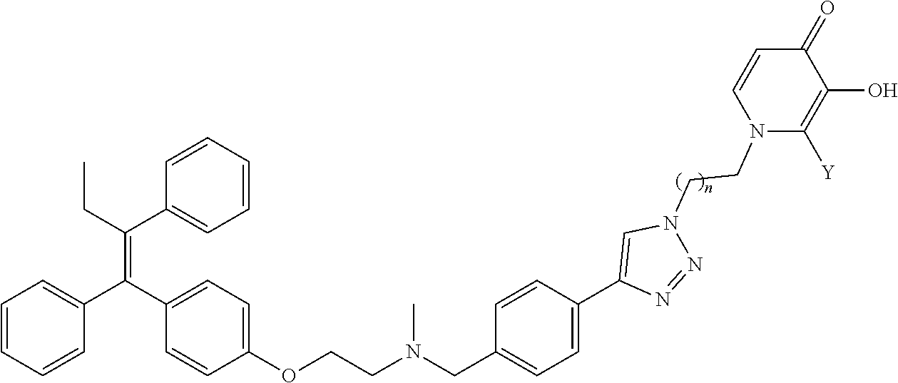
C1=CC=CC(C(C2=CC=C(OCCN(CC3=CC=C(C4=CN(CCN5C([Y])=C(O)C(=O)C=C5)N=N4)C=C3)C)C=C2)=C(C2=CC=CC=C2)CC)=C1
